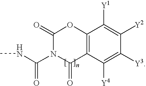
N(C(N1C(=O)C2=C(OC1=O)C([Y1])=C([Y2])C([Y3])=C2[Y4])=O)C
